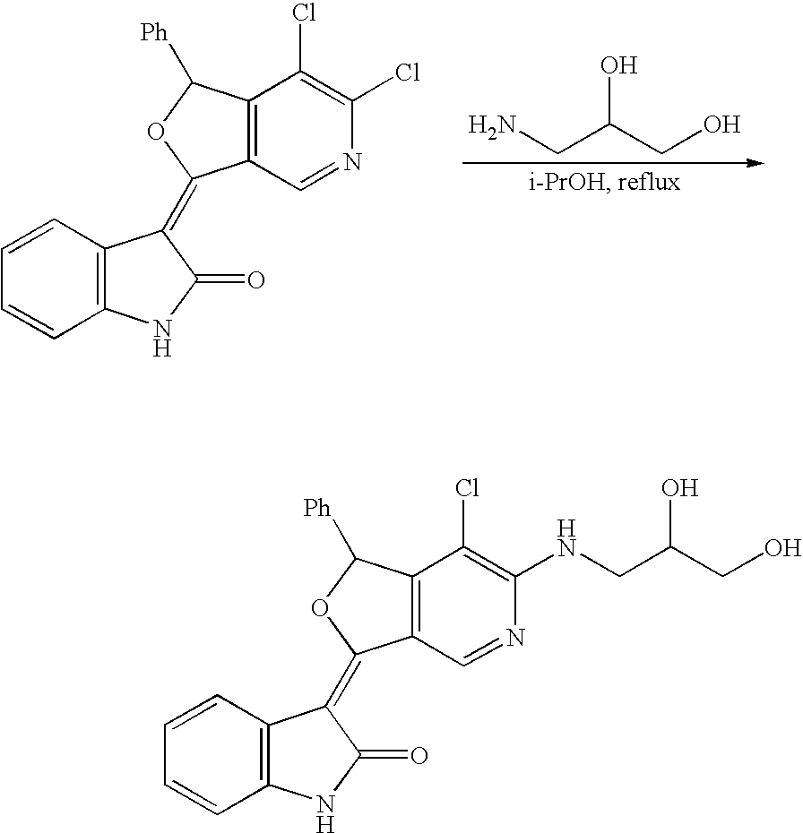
NCC(CO)O.C12=C(C=NC(Cl)=C1Cl)C(=C1C3=C(C=CC=C3)NC1=O)OC2[Ph].C12=C(C=NC(NCC(CO)O)=C1Cl)C(=C1C3=C(C=CC=C3)NC1=O)OC2[Ph]
